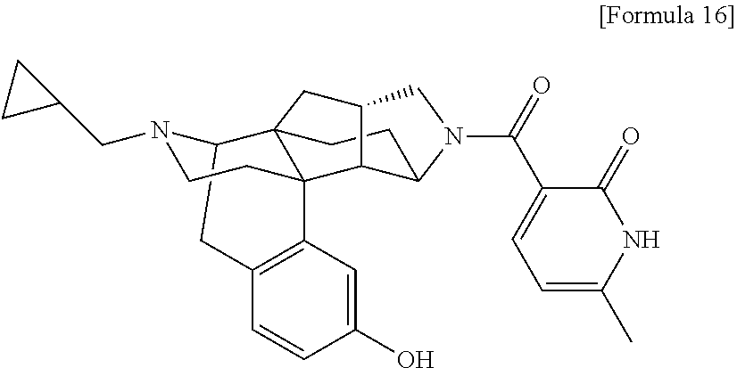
C12CC3=C(C=C(O)C=C3)C3(CCN1CC1CC1)C21CCC2C3C(C1)CN2C(=O)C1=CC=C(C)NC1=O
